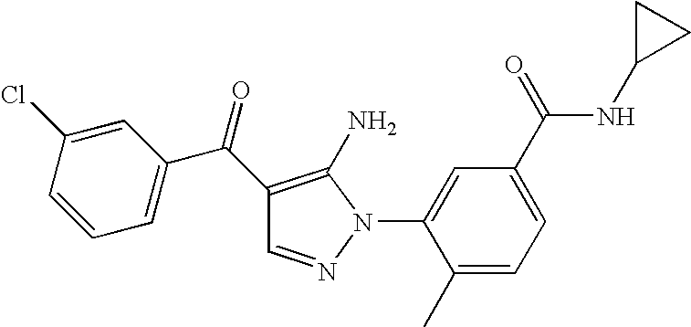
C1=C(N2N=CC(C(C3=CC=CC(Cl)=C3)=O)=C2N)C(C)=CC=C1C(=O)NC1CC1
